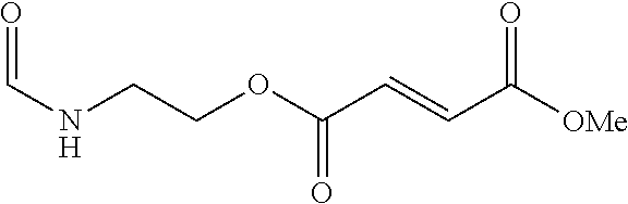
N(CCOC(C=CC([OMe])=O)=O)C=O
